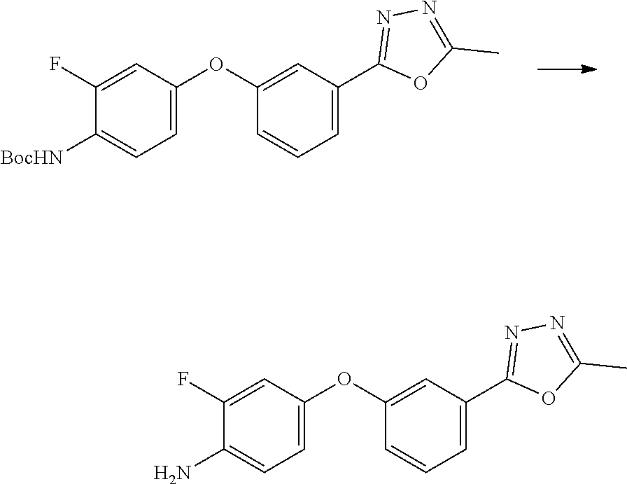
N1=C(C2=CC=CC(OC3=CC=C([BocHN])C(F)=C3)=C2)OC(C)=N1.N1=C(C2=CC=CC(OC3=CC=C(N)C(F)=C3)=C2)OC(C)=N1
